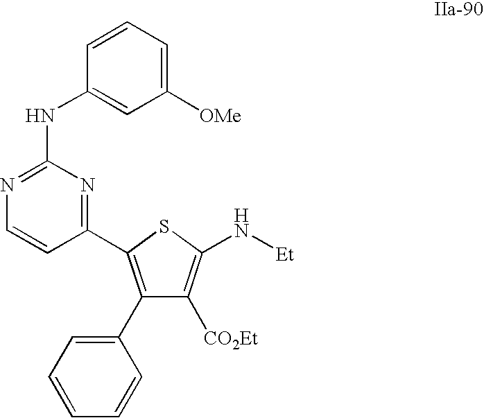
C1([OMe])=CC=CC(NC2=NC=CC(C3=C(C4=CC=CC=C4)C([CO2Et])=C(N[Et])S3)=N2)=C1
